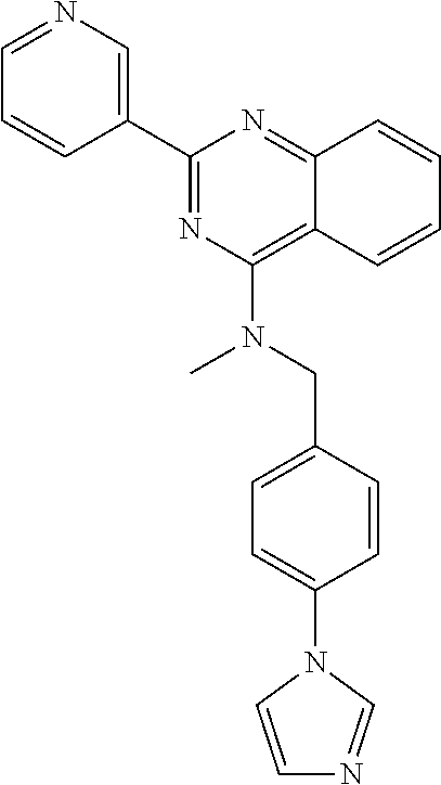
C1=CC2=NC(C3=CN=CC=C3)=NC(N(C)CC3=CC=C(N4C=NC=C4)C=C3)=C2C=C1
